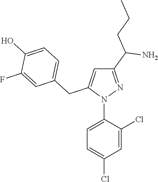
N1(C2=CC=C(Cl)C=C2Cl)N=C(C(N)CCC)C=C1CC1=CC=C(O)C(F)=C1
